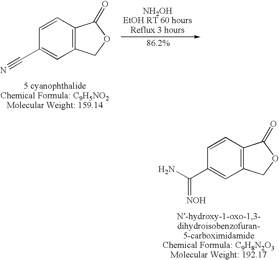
C12=C(C=CC(C#N)=C1)C(=O)OC2.C12=C(C=CC(C(N)=[NOH])=C1)C(=O)OC2
